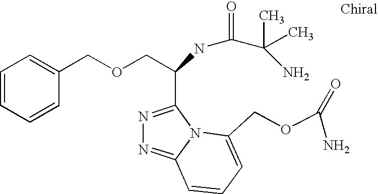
C1=CC=CC(COCC(C2=NN=C3N2C(COC(N)=O)=CC=C3)NC(C(N)(C)C)=O)=C1
